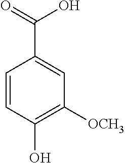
C1=CC(O)=C([OCH3])C=C1C(=O)O
